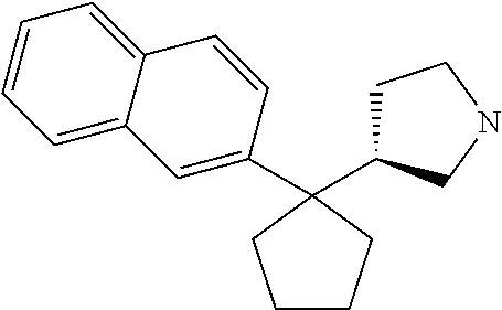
C1CCC(C2=CC3=CC=CC=C3C=C2)(C2CCNC2)C1
